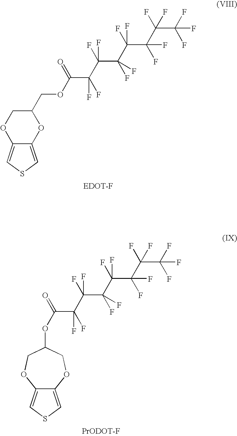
C12=CSC=C1OCC(COC(C(C(F)(C(C(F)(F)C(C(F)(C(F)(F)F)F)(F)F)(F)F)F)(F)F)=O)O2.C12=CSC=C1OCC(OC(C(F)(C(F)(C(C(F)(F)C(C(F)(C(F)(F)F)F)(F)F)(F)F)F)F)=O)CO2.[PrODOT-F]
